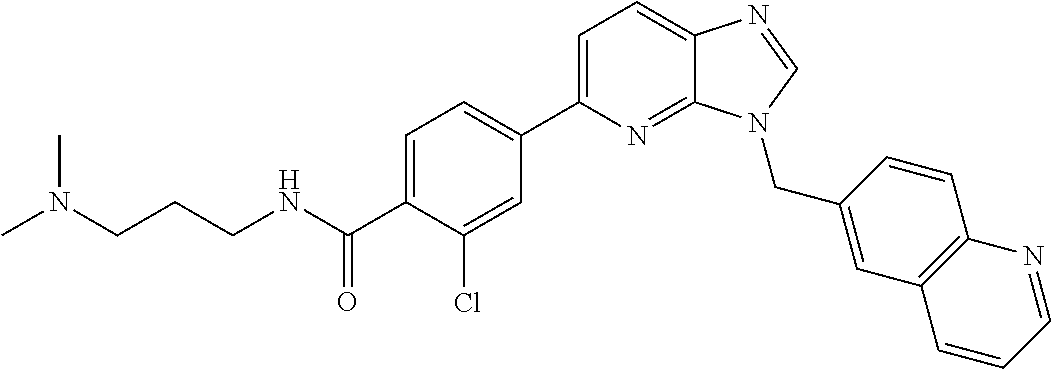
C1=C(C(NCCCN(C)C)=O)C(Cl)=CC(C2=CC=C3C(=N2)N(CC2=CC4=C(C=C2)N=CC=C4)C=N3)=C1
